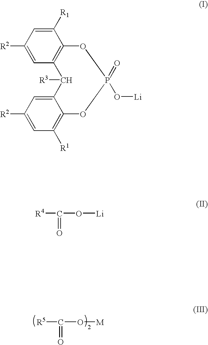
[R5]C(=O)O[M].C1([R2])=CC2=C(C([R1])=C1)OP(=O)(O[Li])OC1=C([R1])C=C([R2])C=C1C2[R3].[R4]C(=O)O[Li]
